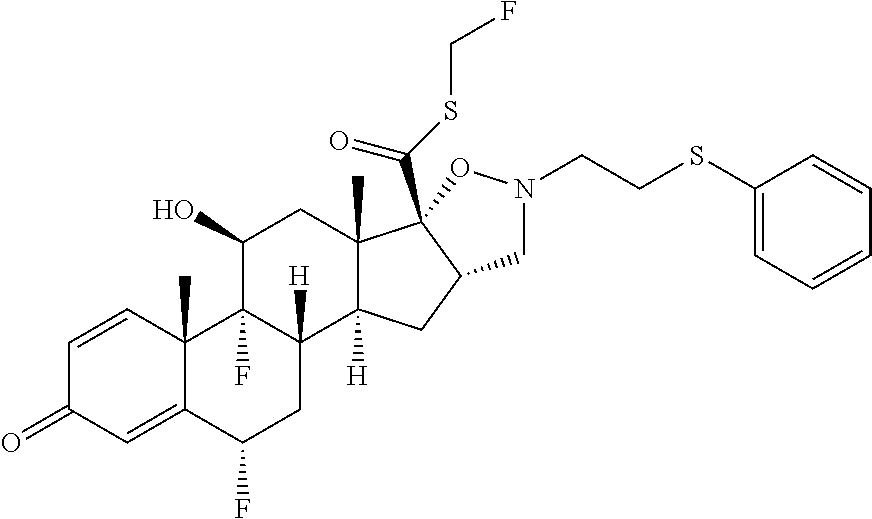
C1=CC2(C)C(=CC1=O)C(F)CC1([H])C2(F)C(O)CC2(C)C1([H])CC1C2(C(SCF)=O)ON(CCSC2=CC=CC=C2)C1
